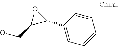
O1C(CO)C1C1=CC=CC=C1
